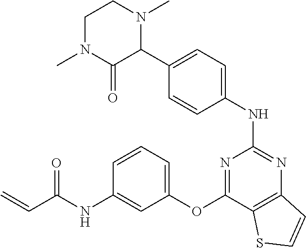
C1(C2=CC=C(NC3=NC4=C(C(OC5=CC=CC(NC(C=C)=O)=C5)=N3)SC=C4)C=C2)N(C)CCN(C)C1=O
